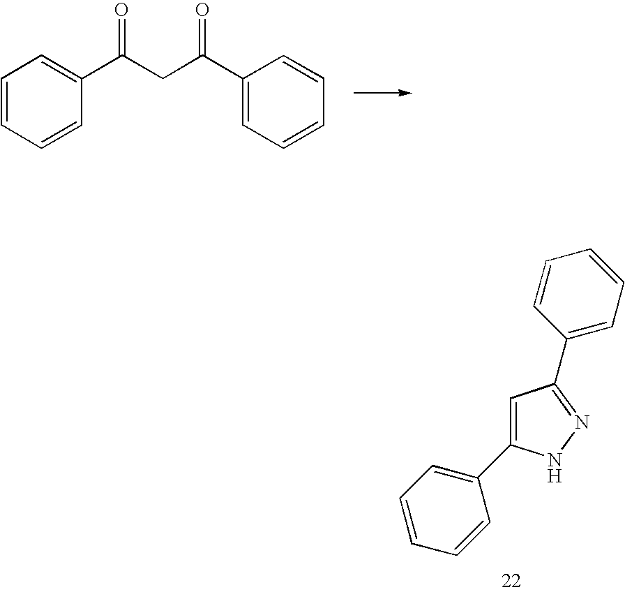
C1=CC=CC(C(CC(C2=CC=CC=C2)=O)=O)=C1.C1=C(C2=CC=CC=C2)NN=C1C1=CC=CC=C1
